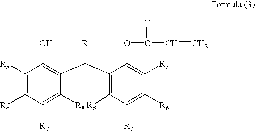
C1([R5])=C([R6])C([R7])=C([R8])C(C(C2=C([R8])C([R7])=C([R6])C([R5])=C2OC(C=C)=O)[R4])=C1O
